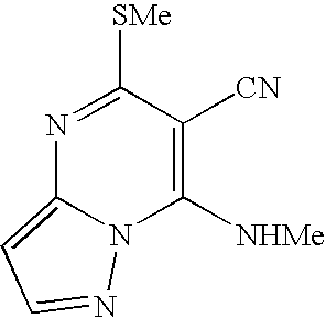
N1=C([SMe])C([CN])=C([NHMe])N2C1=CC=N2
